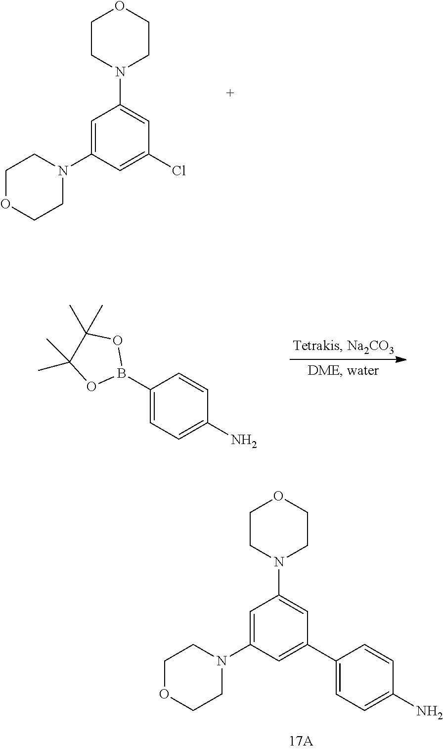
C1CN(C2=CC(Cl)=CC(N3CCOCC3)=C2)CCO1.C1(B2OC(C)(C)C(C)(C)O2)=CC=C(N)C=C1.C1CN(C2=CC(C3=CC=C(N)C=C3)=CC(N3CCOCC3)=C2)CCO1
